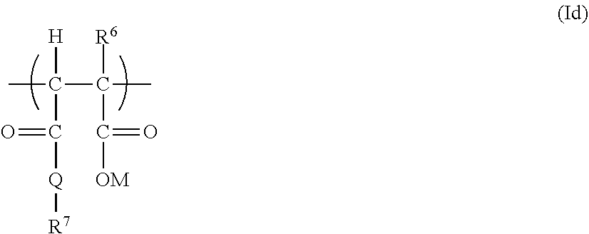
CC(C(C)([R6])C(=O)[OM])([H])C(=O)[Q][R7]
